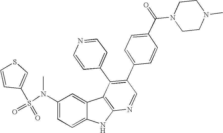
N(C1=CC=C2C(=C1)C1=C(N2)N=CC(C2=CC=C(C(N3CCN(C)CC3)=O)C=C2)=C1C1=CC=NC=C1)(S(=O)(=O)C1=CSC=C1)C
